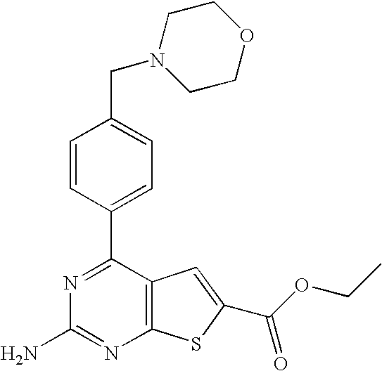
N1=C(C2=CC=C(CN3CCOCC3)C=C2)C2=C(N=C1N)SC(C(OCC)=O)=C2
